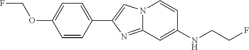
C1(C2=CN3C(=N2)C=C(NCCF)C=C3)=CC=C(OCF)C=C1
